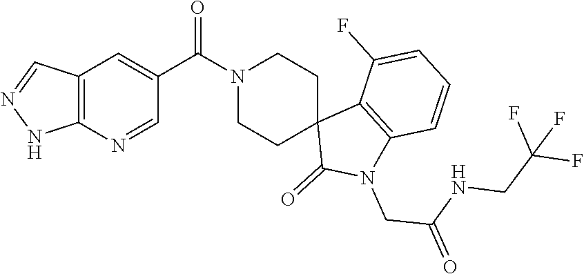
C12=C(N=CC(C(=O)N3CCC4(CC3)C(=O)N(CC(NCC(F)(F)F)=O)C3=C4C(F)=CC=C3)=C1)NN=C2
